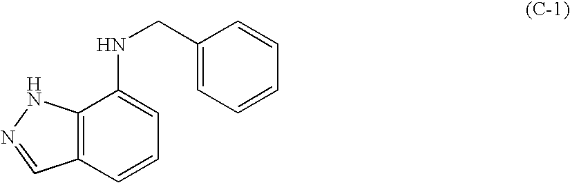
C12=C(C=CC=C1NCC1=CC=CC=C1)C=NN2
